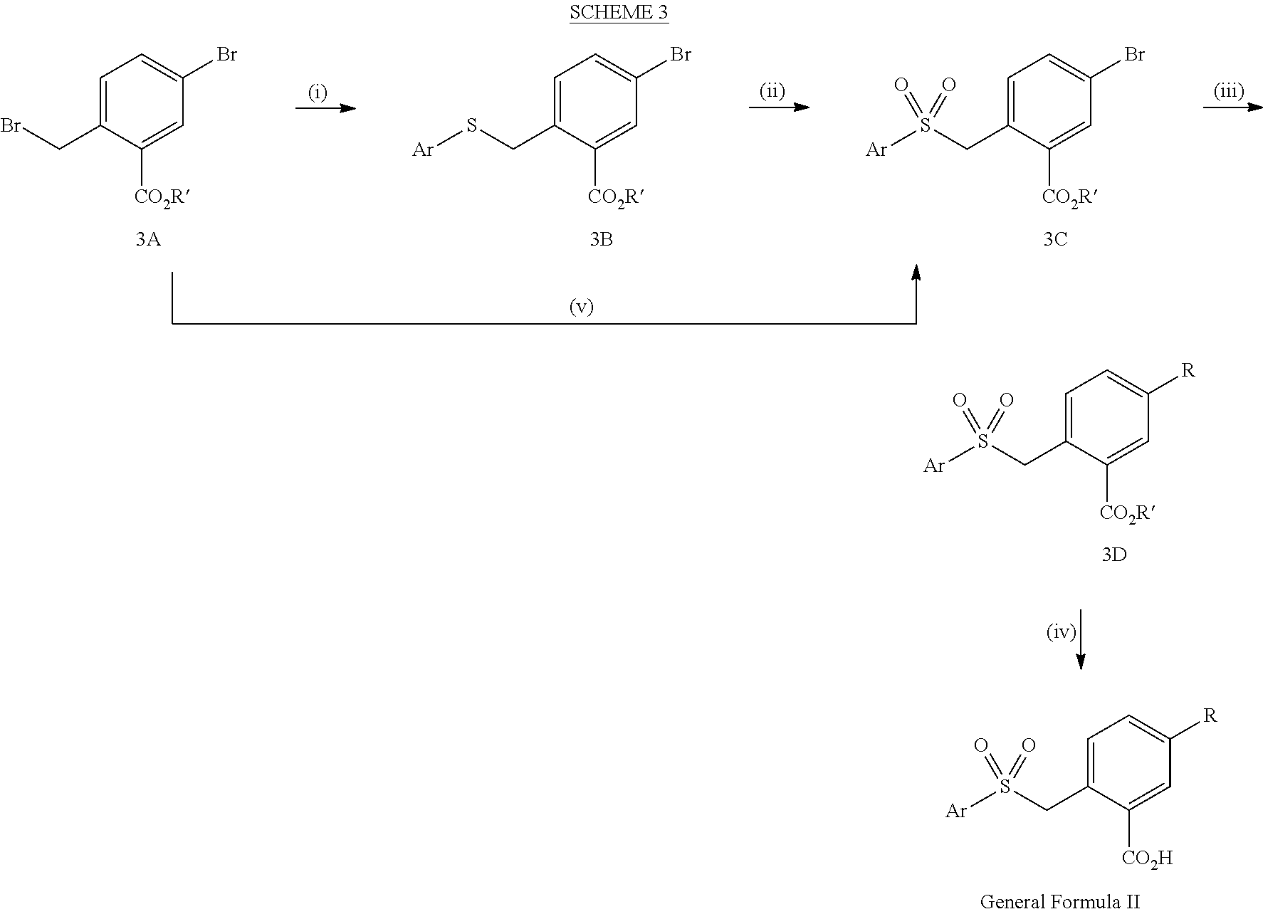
C1=C(CS([Ar])(=O)=O)C([CO2R])=CC([R])=C1.C1=C(CBr)C([CO2R])=CC(Br)=C1.C1=C(CS[Ar])C([CO2R])=CC(Br)=C1.C1=C(CS([Ar])(=O)=O)C([CO2R])=CC(Br)=C1.C1=C(CS([Ar])(=O)=O)C([CO2H])=CC([R])=C1
